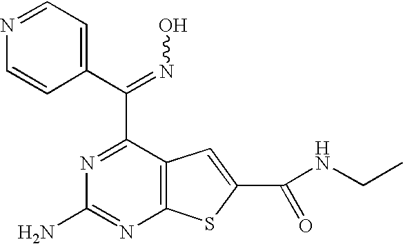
C(=NO)(C1=NC(N)=NC2=C1C=C(C(NCC)=O)S2)C1=CC=NC=C1
